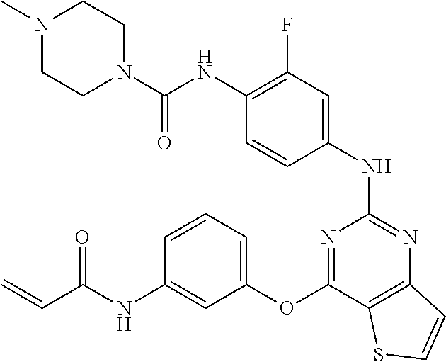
C1=CC(NC2=NC3=C(C(OC4=CC=CC(NC(C=C)=O)=C4)=N2)SC=C3)=CC(F)=C1NC(N1CCN(C)CC1)=O
